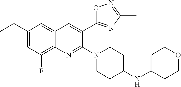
C12=C(F)C=C(CC)C=C1C=C(C1=NC(C)=NO1)C(N1CCC(NC3CCOCC3)CC1)=N2
